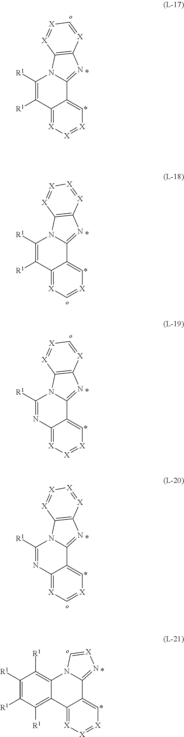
C12=[X][X]=[X]C=C1C1=NC3=C(N1C([R1])=C2[R1])[X]=[X]C=[X]3.C12=[X]C=[X]C=C1C1=NC3=C(N1C([R1])=C2[R1])[X]=[X][X]=[X]3.C12=[X][X]=[X]C=C1C1=NC3=C(N1C([R1])=N2)[X]=[X]C=[X]3.C12=[X]C=[X]C=C1C1=NC3=C(N1C([R1])=N2)[X]=[X][X]=[X]3.C12=[X][X]=[X]C=C1C1=N[X]=CN1C1=C([R1])C([R1])=C([R1])C([R1])=C21
